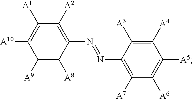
C1([A9])=C([A8])C(N=NC2=C([A7])C([A6])=C([A5])C([A4])=C2[A3])=C([A2])C([A1])=C1[A10]
